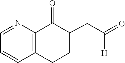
N1=CC=CC2=C1C(=O)C(CC([H])=O)CC2
